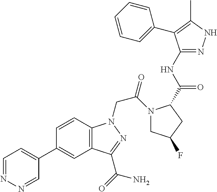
C1=NN=CC(C2=CC3=C(C=C2)N(CC(=O)N2CC(F)CC2C(NC2=NNC(C)=C2C2=CC=CC=C2)=O)N=C3C(=O)N)=C1
